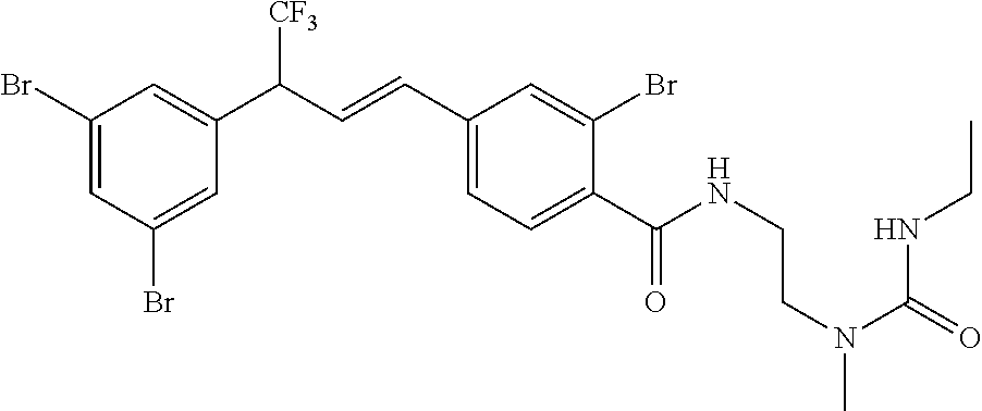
C1(Br)=CC(Br)=CC(C(C=CC2=CC=C(C(NCCN(C(=O)NCC)C)=O)C(Br)=C2)[CF3])=C1
